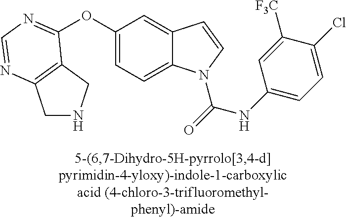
O(C1=CC=C2C(=C1)C=CN2C(=O)NC1=CC=C(Cl)C([F3C])=C1)C1=NC=NC2=C1CNC2
